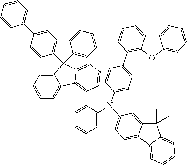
C1=C(C2=C3C4=CC=CC=C4C(C4=CC=CC=C4)(C4=CC=C(C5=CC=CC=C5)C=C4)C3=CC=C2)C(N(C2=CC=C3C(=C2)C(C)(C)C2=CC=CC=C32)C2=CC=C(C3=C4C(=CC=C3)C3=CC=CC=C3O4)C=C2)=CC=C1
